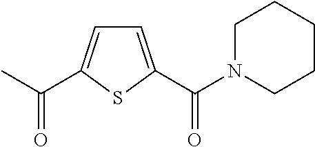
C1=C(C(=O)N2CCCCC2)SC(C(=O)C)=C1
